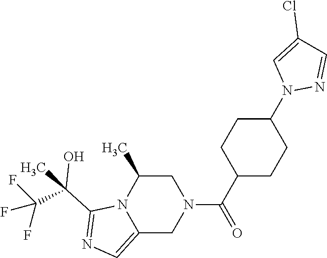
C1(C(C)(C(F)(F)F)O)=NC=C2N1C(C)CN(C(C1CCC(N3N=CC(Cl)=C3)CC1)=O)C2
